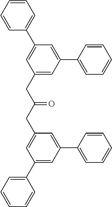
C1(CC(CC2=CC(C3=CC=CC=C3)=CC(C3=CC=CC=C3)=C2)=O)=CC(C2=CC=CC=C2)=CC(C2=CC=CC=C2)=C1
